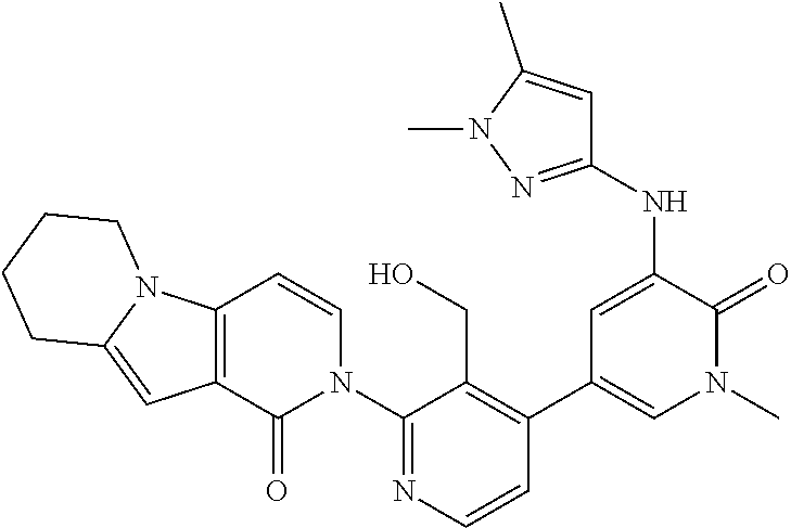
C1(N2C=CC3=C(C2=O)C=C2N3CCCC2)=NC=CC(C2=CN(C)C(=O)C(NC3=NN(C)C(C)=C3)=C2)=C1CO
